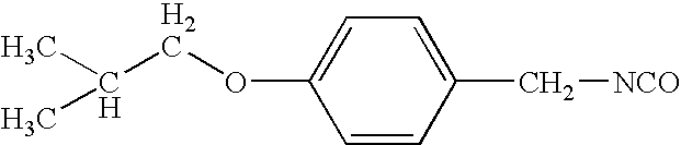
C1=CC(C[NCO])=CC=C1OCC(C)C
